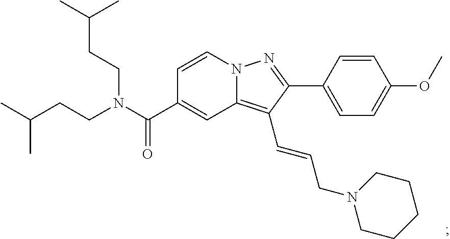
N12C(=C(C=CCN3CCCCC3)C(C3=CC=C(OC)C=C3)=N1)C=C(C(N(CCC(C)C)CCC(C)C)=O)C=C2
